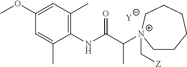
[Y].C1=C(C)C(NC(C([N+]2(C[Z])CCCCCC2)C)=O)=C(C)C=C1OC
